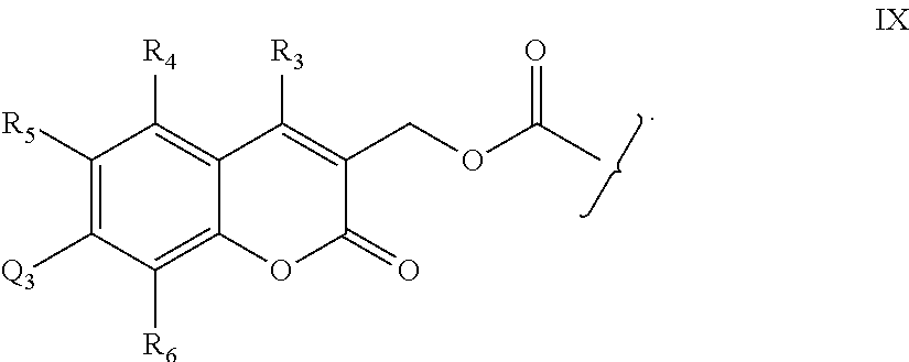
C1([R5])=C([Q3])C([R6])=C2C(=C1[R4])C([R3])=C(COC(C)=O)C(=O)O2
